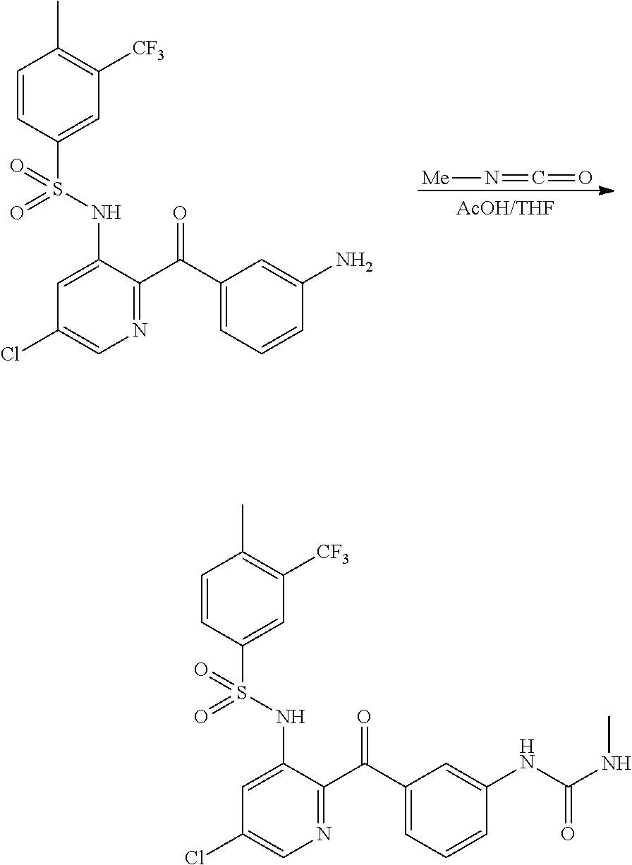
[Me]N=C=O.C1=CC(S(NC2=CC(Cl)=CN=C2C(C2=CC=CC(N)=C2)=O)(=O)=O)=CC([CF3])=C1C.C1=CC(S(NC2=CC(Cl)=CN=C2C(C2=CC=CC(NC(NC)=O)=C2)=O)(=O)=O)=CC([CF3])=C1C
